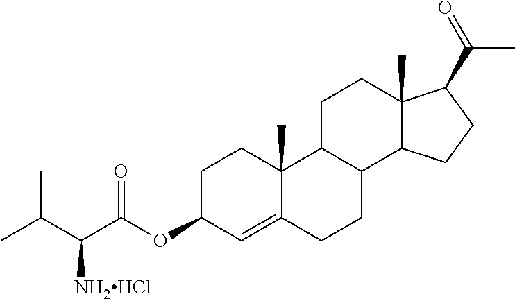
C1C(OC(C(C(C)C)[NH2HCl])=O)C=C2C(C)(C1)C1C(CC2)C2C(C)(CC1)C(C(=O)C)CC2
